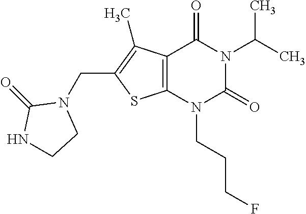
C12=C(N(CCCF)C(=O)N(C(C)C)C1=O)SC(CN1C(=O)NCC1)=C2C
